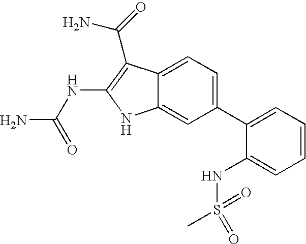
C1(C2=CC=CC=C2NS(=O)(C)=O)=CC=C2C(=C1)NC(NC(N)=O)=C2C(N)=O
